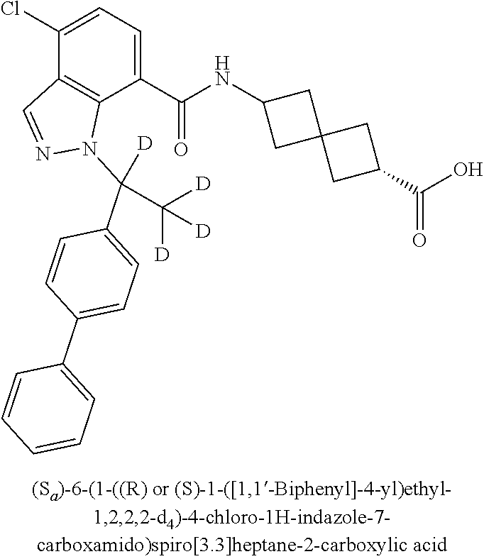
C1(Cl)=CC=C(C(NC2CC3(C2)CC(C(O)=O)C3)=O)C2=C1C=NN2C(C1=CC=C(C2=CC=CC=C2)C=C1)(C([D])([D])[D])[D]
